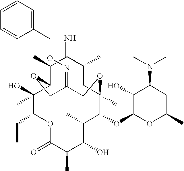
C1(O)(C)C(CC)OC(=O)C(C)C(O)C(C)C(OC2OC(C)CC(N(C)C)C2O)C2(C)CC(C)C(=N)C(C)C1OCC(=NOCC1=CC=CC=C1)CO2
